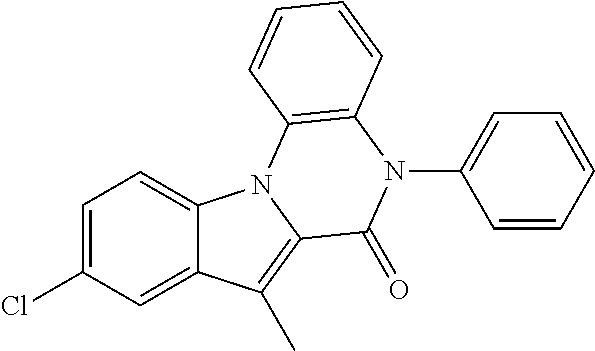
C1=C(Cl)C=C2C(=C1)N1C(=C2C)C(=O)N(C2=CC=CC=C2)C2=C1C=CC=C2
